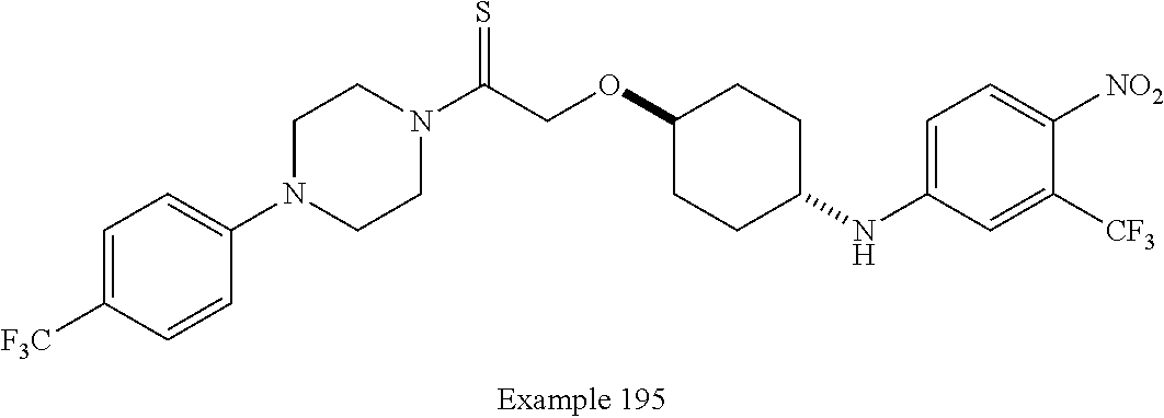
C1=C([F3C])C=CC(N2CCN(C(COC3CCC(NC4=CC=C([NO2])C([CF3])=C4)CC3)=S)CC2)=C1
